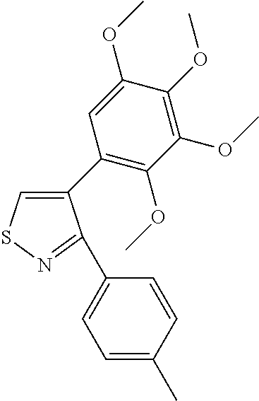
C1(C2=C(OC)C(OC)=C(OC)C(OC)=C2)=CSN=C1C1=CC=C(C)C=C1
